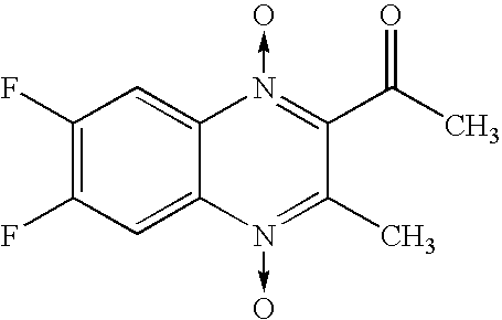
C1(F)=C(F)C=C2C(=C1)N(->O)=C(C(C)=O)C(C)=N2->O
